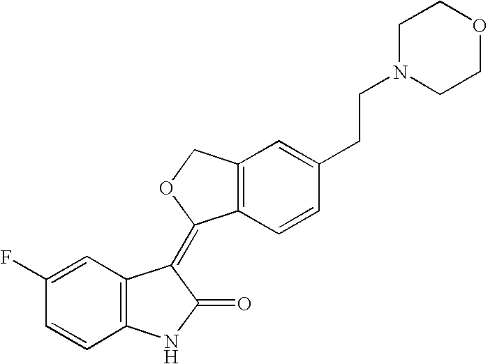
C12=C(C=CC(CCN3CCOCC3)=C1)C(=C1C3=C(NC1=O)C=CC(F)=C3)OC2
